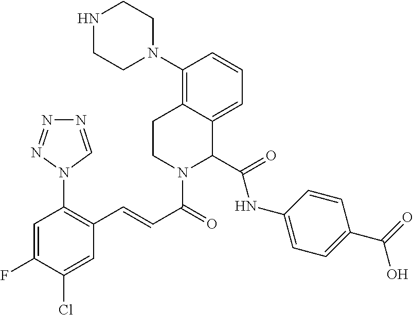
C1(Cl)=CC(C=CC(=O)N2C(C(=O)NC3=CC=C(C(=O)O)C=C3)C3=CC=CC(N4CCNCC4)=C3CC2)=C(N2C=NN=N2)C=C1F
